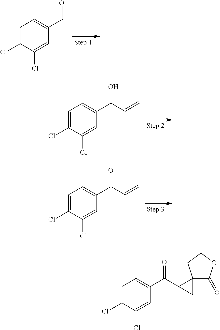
C1=C(Cl)C(Cl)=CC(C=O)=C1.C1=C(Cl)C(Cl)=CC(C(O)C=C)=C1.C1=C(Cl)C(Cl)=CC(C(=O)C=C)=C1.C1=C(Cl)C(Cl)=CC(C(=O)C2C3(C2)C(=O)OCC3)=C1
